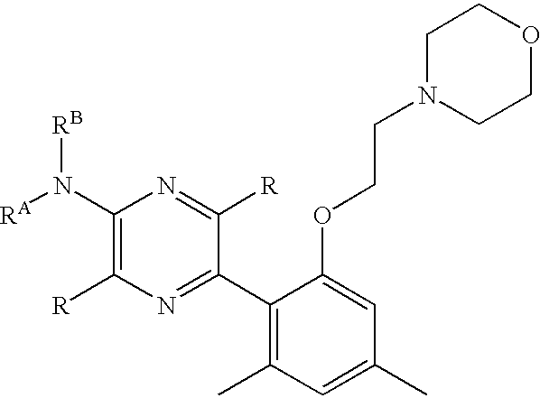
C1(N([RA])[RB])=C([R])N=C(C2=C(C)C=C(C)C=C2OCCN2CCOCC2)C([R])=N1
